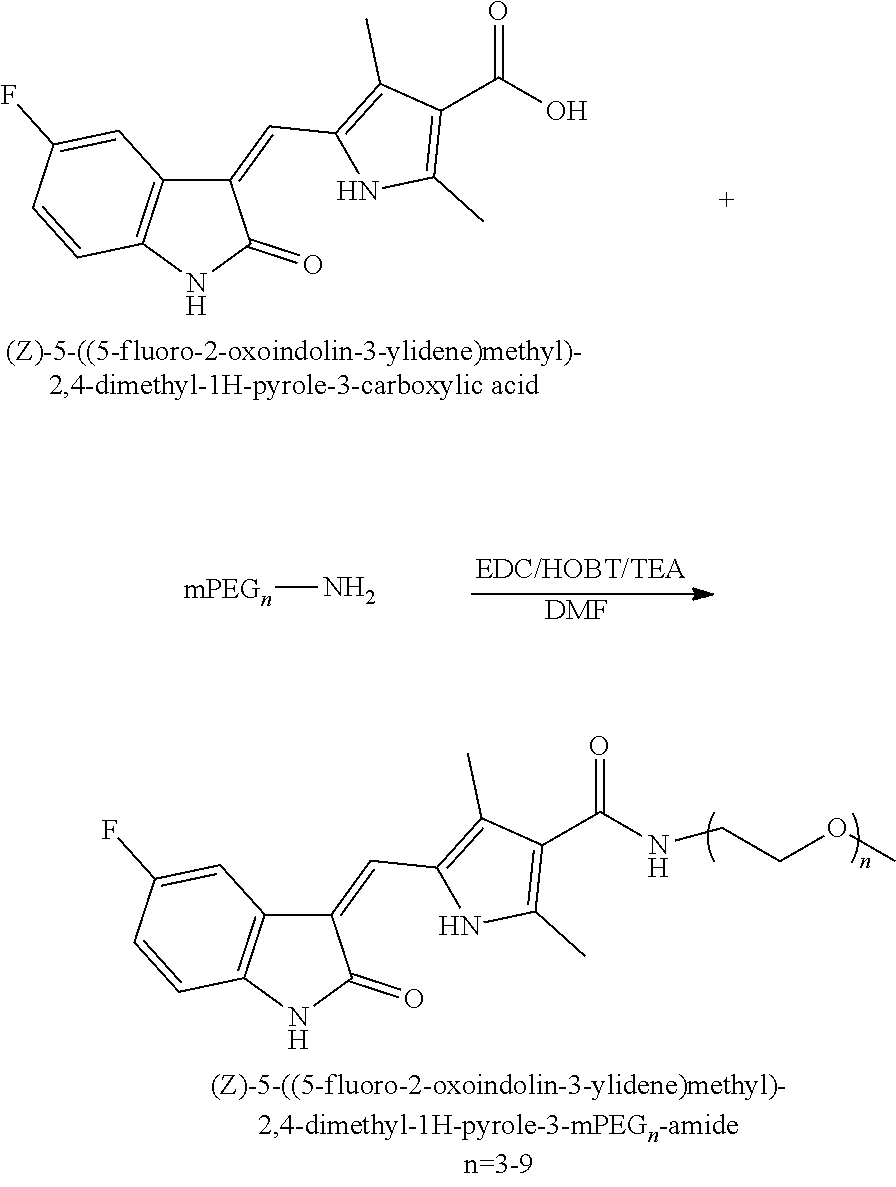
C1(=CC2=C(C)C(C(=O)NCCOC)=C(C)N2)C2=C(NC1=O)C=CC(F)=C2.C1(=CC2=C(C)C(C(=O)O)=C(C)N2)C2=C(NC1=O)C=CC(F)=C2.[DMF].[mPEGn]N
